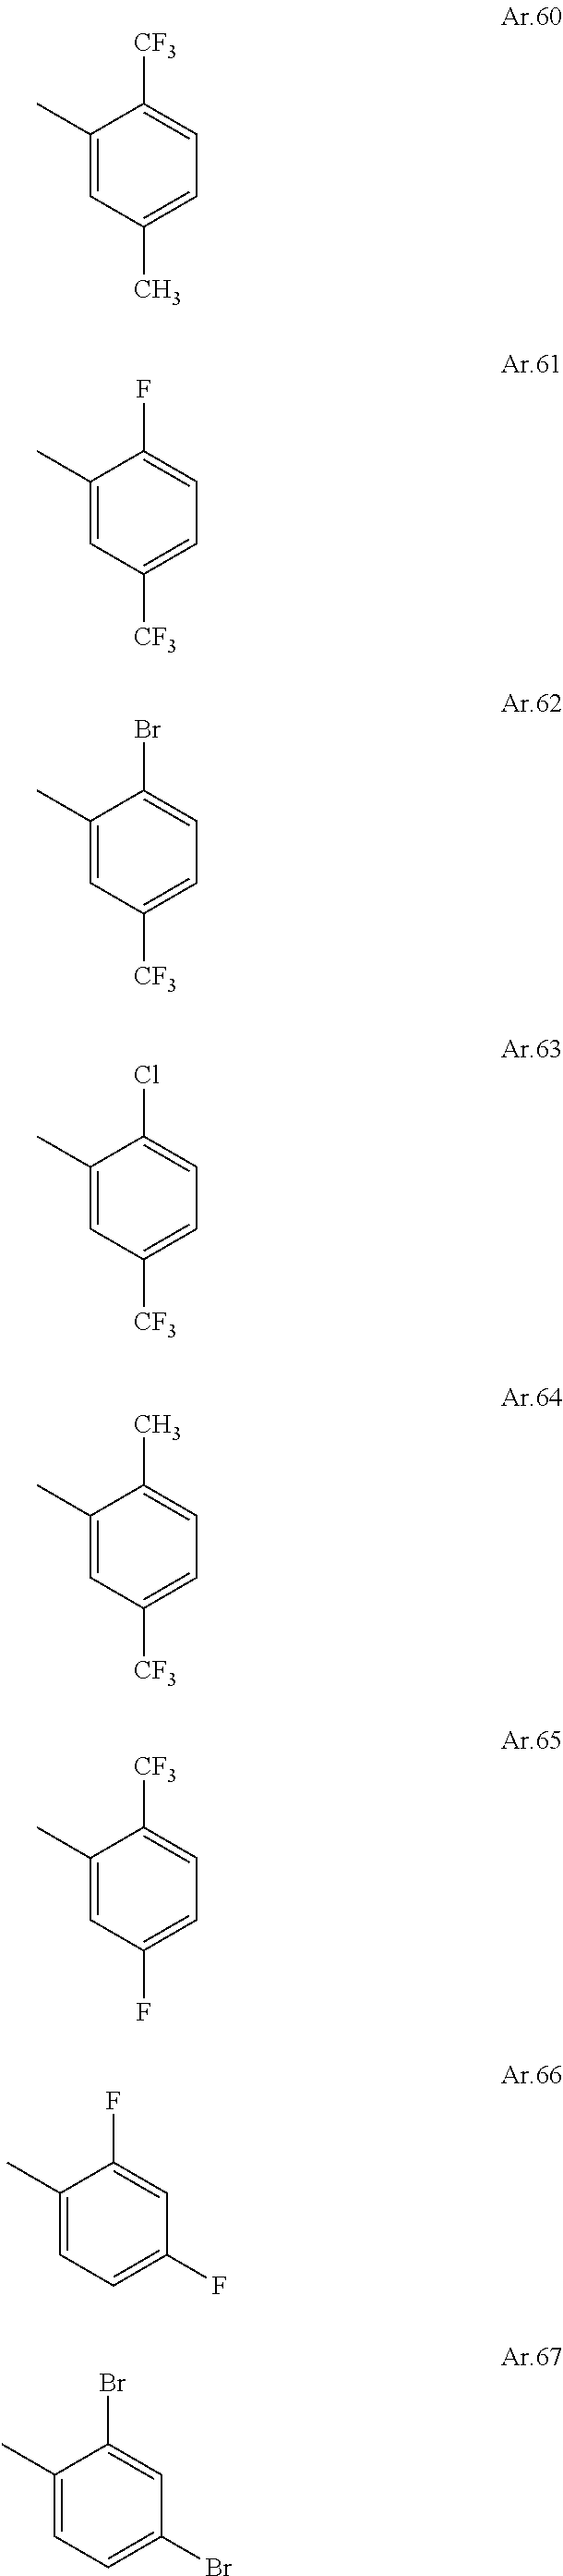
C1(C)=CC(C)=CC=C1[CF3].C1(C)=CC([CF3])=CC=C1F.C1(C)=CC([CF3])=CC=C1Br.C1(C)=CC([CF3])=CC=C1Cl.C1(C)=CC([CF3])=CC=C1C.C1(C)=CC(F)=CC=C1[CF3].C1(C)=CC=C(F)C=C1F.C1(C)=CC=C(Br)C=C1Br
